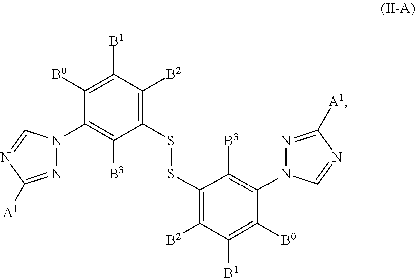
C1(SSC2=C([B2])C([B1])=C([B0])C(N3N=C([A1])N=C3)=C2[B3])=C([B2])C([B1])=C([B0])C(N2N=C([A1])N=C2)=C1[B3]
